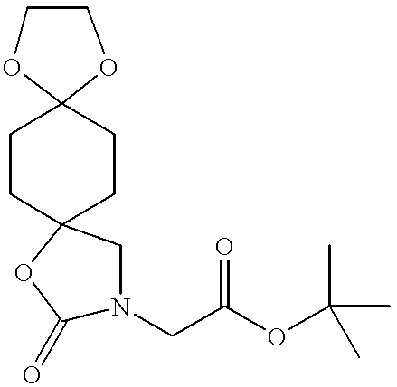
C1CC2(CCC13OCCO3)CN(CC(OC(C)(C)C)=O)C(=O)O2
